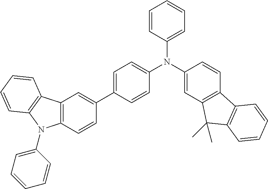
C1(N(C2=CC3=C(C=C2)C2=C(C3(C)C)C=CC=C2)C2=CC=C(C3=CC4=C(C=C3)N(C3=CC=CC=C3)C3=C4C=CC=C3)C=C2)=CC=CC=C1
